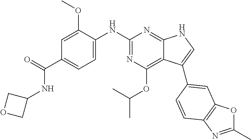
C1=C(OC)C(NC2=NC(OC(C)C)=C3C(=N2)NC=C3C2=CC3=C(N=C(C)O3)C=C2)=CC=C1C(NC1COC1)=O
